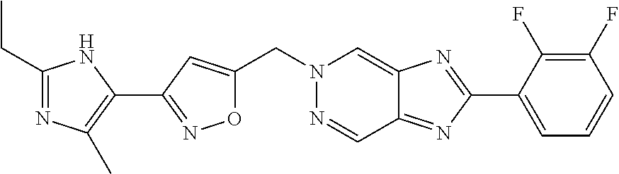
O1C(CN2N=CC3=NC(C4=CC=CC(F)=C4F)=NC3=C2)=CC(C2=C(C)N=C(CC)N2)=N1
